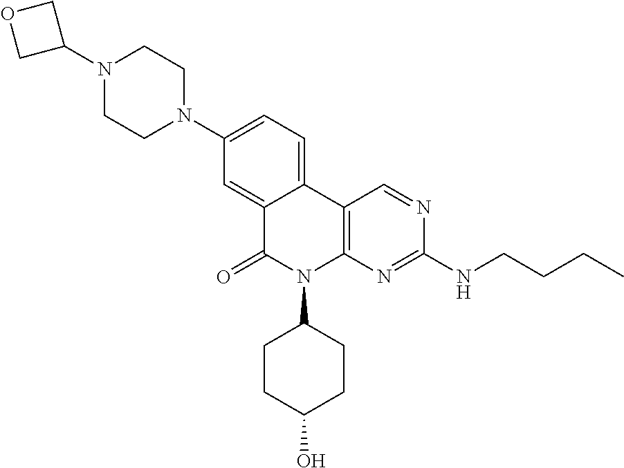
C1(N2CCN(C3COC3)CC2)=CC=C2C(=C1)C(=O)N(C1CCC(O)CC1)C1=C2C=NC(NCCCC)=N1
